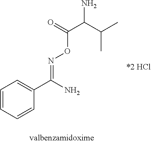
C1=CC=CC(C(N)=NOC(=O)C(C(C)C)N)=C1
